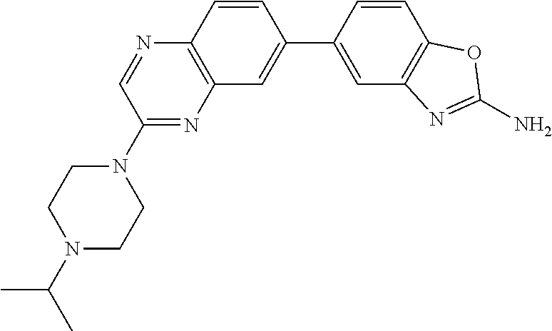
C12=C(C=CC(C3=CC4=C(C=C3)N=CC(N3CCN(C(C)C)CC3)=N4)=C1)OC(N)=N2
